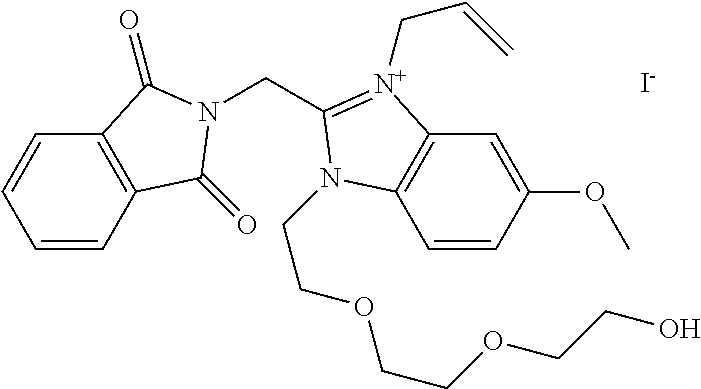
C1=CC2=C(C=C1)C(=O)N(CC1=[N+](CC=C)C3=C(C=CC(OC)=C3)N1CCOCCOCCO)C2=O.[I-]
